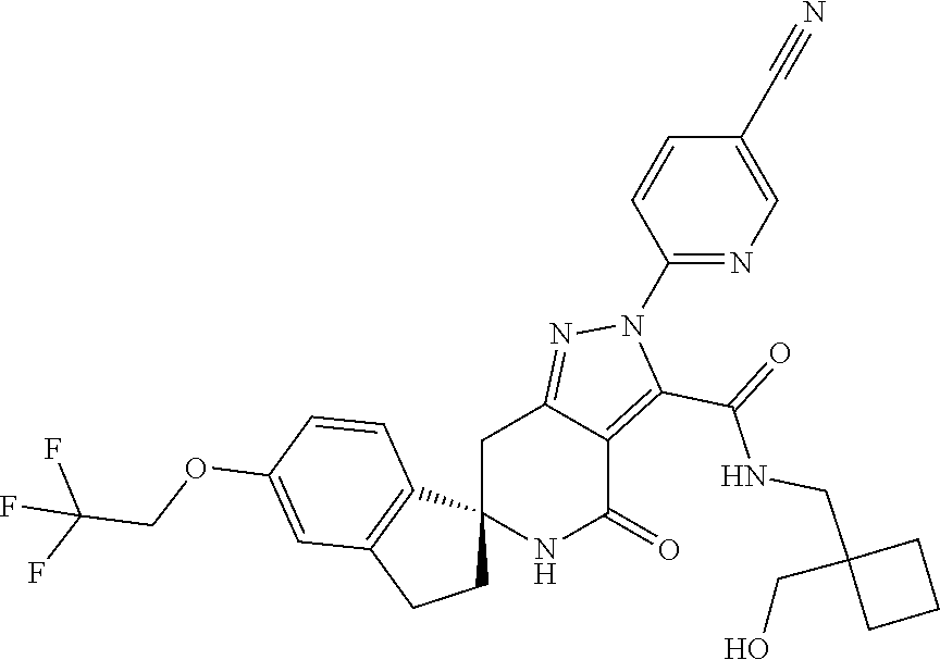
C12(NC(=O)C3=C(C(=O)NCC4(CO)CCC4)N(C4=NC=C(C#N)C=C4)N=C3C1)CCC1=C2C=CC(OCC(F)(F)F)=C1
